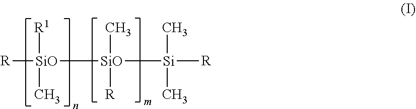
[R][SiO]([SiO]([Si]([R])(C)C)(C)[R])([R1])C
